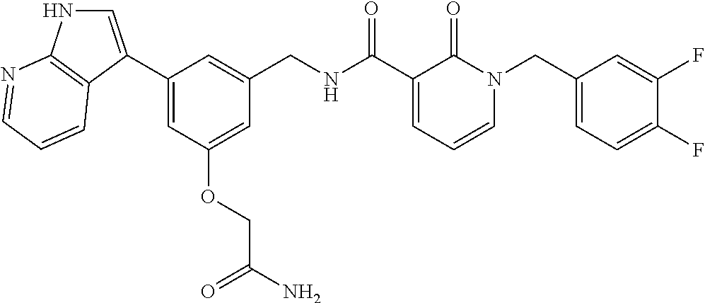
C1(C2=CNC3=C2C=CC=N3)=CC(OCC(N)=O)=CC(CNC(C2=CC=CN(CC3=CC=C(F)C(F)=C3)C2=O)=O)=C1
